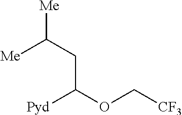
[Pyd]C(OC[CF3])CC([Me])[Me]
